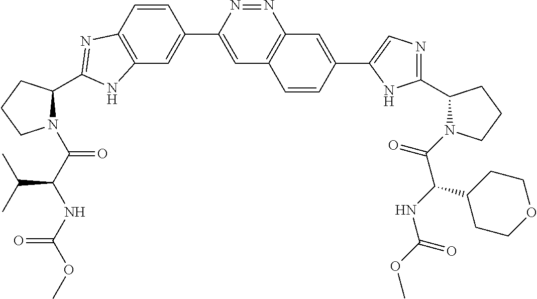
C12=C(C=CC(C3=CC4=C(N=N3)C=C(C3=CN=C(C5N(C(C(NC(=O)OC)C6CCOCC6)=O)CCC5)N3)C=C4)=C1)N=C(C1N(C(C(NC(OC)=O)C(C)C)=O)CCC1)N2
